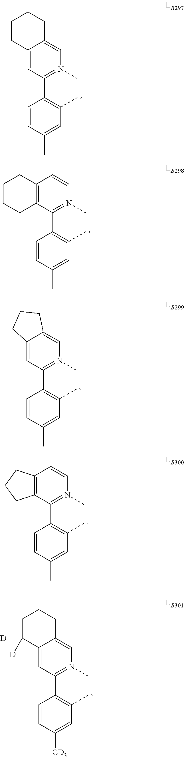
C1(C2=C(C)C=C(C)C=C2)=N(C)C=C2C(=C1)CCCC2.C1(C2=C(C)C=C(C)C=C2)=N(C)C=CC2=C1CCCC2.C1(C2=C(C)C=C(C)C=C2)=N(C)C=C2C(=C1)CCC2.C1(C2=C(C)C=C(C)C=C2)=N(C)C=CC2=C1CCC2.C1(C2=C(C)C=C([CD3])C=C2)=N(C)C=C2C(=C1)C([D])([D])CCC2
